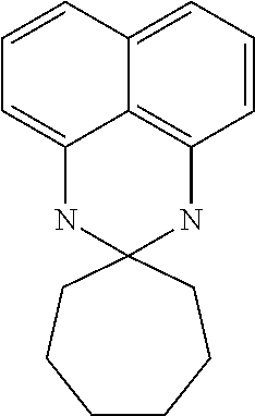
C1=CC2=CC=CC3=C2C(=C1)NC1(N3)CCCCCC1
